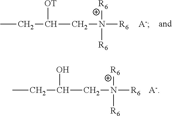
CCC([OT])CN([R6])([R6])[R6].CCC(O)CN([R6])([R6])[R6].[A-]
